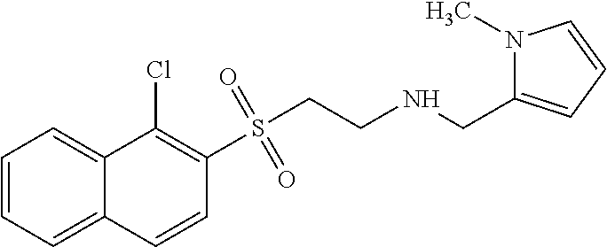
C1=CC=C2C(=C1)C(Cl)=C(S(CCNCC1=CC=CN1C)(=O)=O)C=C2
